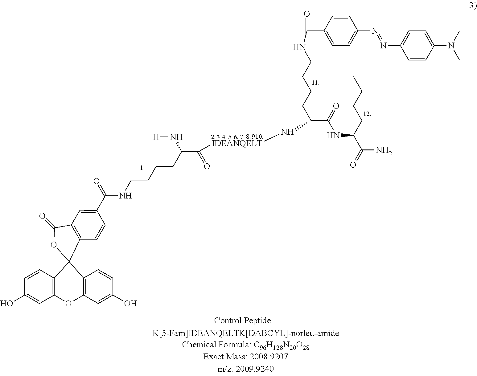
C1=CC2=C(C=C1O)OC1=C(C23C2=C(C(=O)O3)C=C(C(NCCCCC(C([IDEANQELT]NC(CCCCNC(C3=CC=C(N=NC4=CC=C(N(C)C)C=C4)C=C3)=O)C(NC(C(N)=O)CCCC)=O)=O)N[H])=O)C=C2)C=CC(O)=C1
